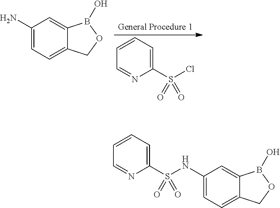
C1=CC=C(S(Cl)(=O)=O)N=C1.C1(N)=CC=C2C(=C1)B(O)OC2.C1(NS(C2=CC=CC=N2)(=O)=O)=CC=C2C(=C1)B(O)OC2
